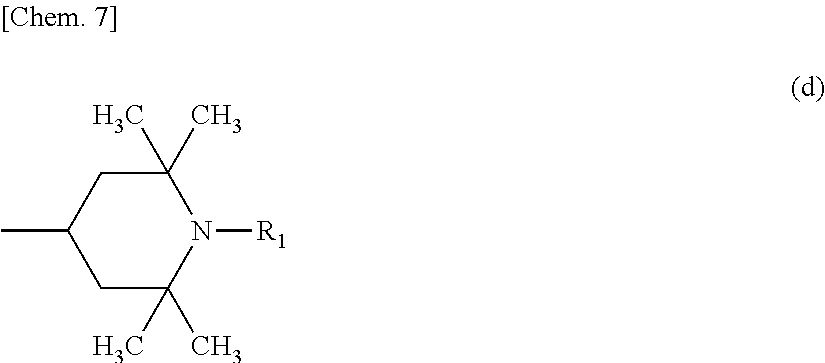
CC1CC(C)(C)N([R1])C(C)(C)C1
